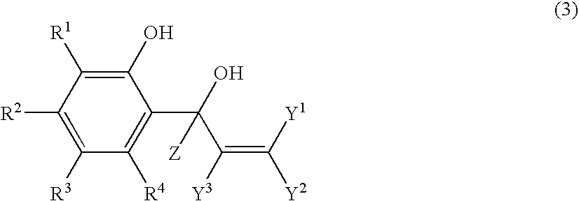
C1(O)=C([R1])C([R2])=C([R3])C([R4])=C1C(C([Y3])=C([Y1])[Y2])(O)[Z]
